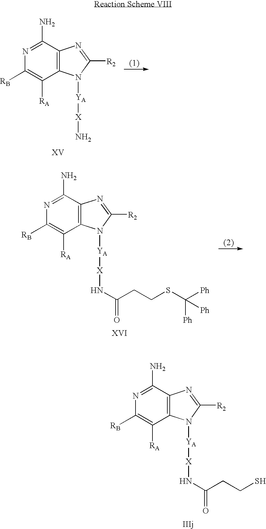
N1=C(N)C2=C(C([RA])=C1[RB])N([YA][X]N)C([R2])=N2.N1=C(N)C2=C(C([RA])=C1[RB])N([YA][X]NC(CCSC([Ph])([Ph])[Ph])=O)C([R2])=N2.N1=C(N)C2=C(C([RA])=C1[RB])N([YA][X]NC(CCS)=O)C([R2])=N2
